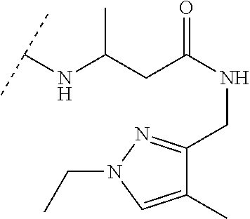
C(CC(NCC1=NN(CC)C=C1C)=O)(NC(C)C)C
